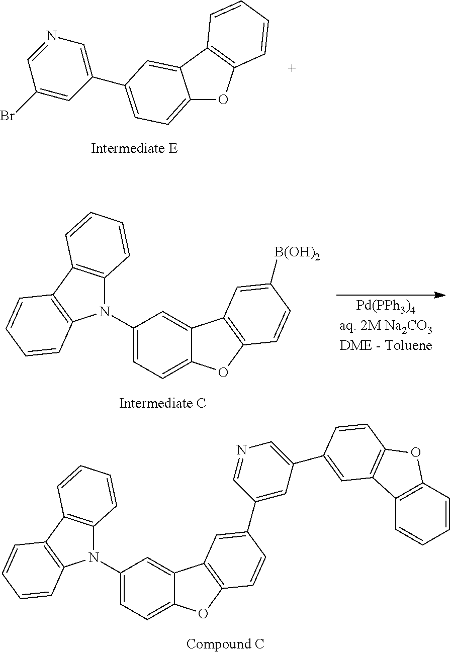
N1(C2=CC=C3C(=C2)C2=C(O3)C=CC([B(OH)2])=C2)C2=C(C3=C1C=CC=C3)C=CC=C2.N1(C2=CC=C3C(=C2)C2=C(O3)C=CC(C3=CC(C4=CC5=C(OC6=C5C=CC=C6)C=C4)=CN=C3)=C2)C2=C(C3=C1C=CC=C3)C=CC=C2.C12=CC=C(C3=CN=CC(Br)=C3)C=C1C1=C(O2)C=CC=C1
